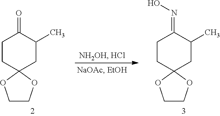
C1CC2(CC(C)C1=O)OCCO2.C1CC2(CC(C)C1=NO)OCCO2
